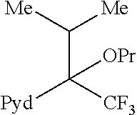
C(C([CF3])([Pyd])[OPr])([Me])[Me]
